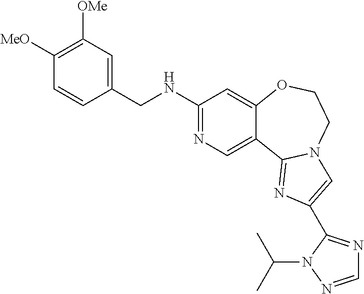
C1(NCC2=CC([OMe])=C([MeO])C=C2)=NC=C2C(=C1)OCCN1C2=NC(C2=NC=NN2C(C)C)=C1
